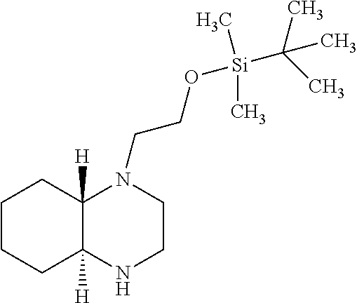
C1CCC2([H])C([H])(C1)N(CCO[Si](C(C)(C)C)(C)C)CCN2
